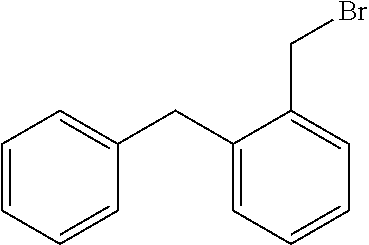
C1=CC=CC(CC2=CC=CC=C2CBr)=C1
